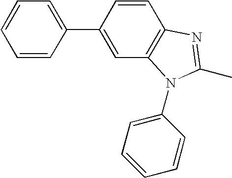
C1=C(C2=CC=CC=C2)C=CC2=C1N(C1=CC=CC=C1)C(C)=N2
